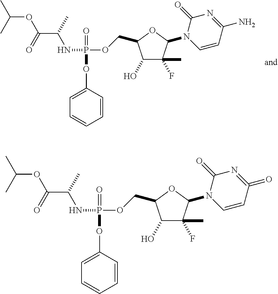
C1(O)C(C)(F)C(N2C(=O)N=C(N)C=C2)OC1COP(NC(C(OC(C)C)=O)C)(=O)OC1=CC=CC=C1.C1(O)C(C)(F)C(N2C(=O)N=C(=O)C=C2)OC1COP(NC(C(OC(C)C)=O)C)(=O)OC1=CC=CC=C1
